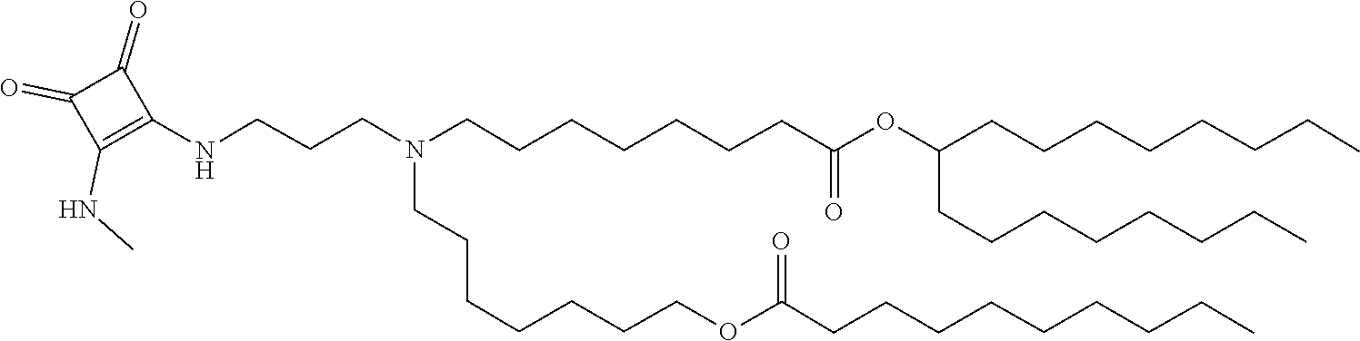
C(CCCCOC(CCCCCCCCC)=O)CCN(CCCCCCCC(=O)OC(CCCCCCCC)CCCCCCCC)CCCNC1=C(NC)C(=O)C1=O
